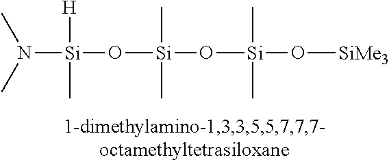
N([Si]([H])(C)O[Si](C)(C)O[Si](C)(C)O[SiMe3])(C)C
